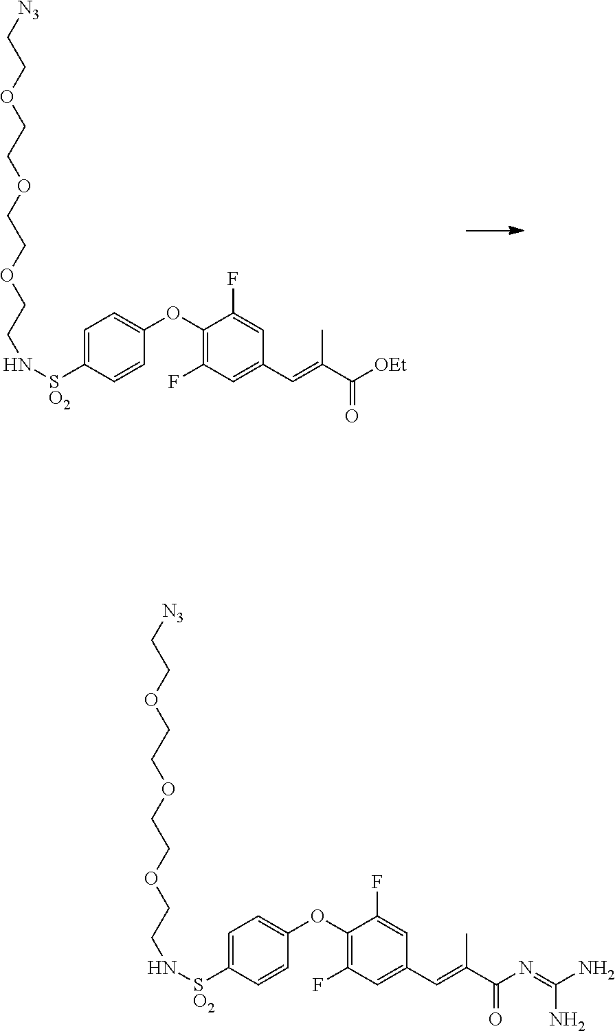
C1=C([SO2]NCCOCCOCCOCC[N3])C=CC(OC2=C(F)C=C(C=C(C(N=C(N)N)=O)C)C=C2F)=C1.C1=C([SO2]NCCOCCOCCOCC[N3])C=CC(OC2=C(F)C=C(C=C(C([OEt])=O)C)C=C2F)=C1
